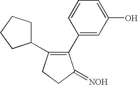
C1(C2=CC(O)=CC=C2)=C(C2CCCC2)CCC1=[NOH]
